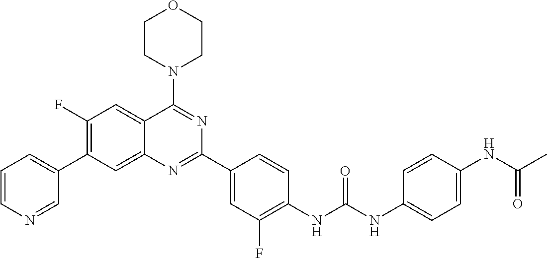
C1(F)=C(C2=CC=CN=C2)C=C2C(=C1)C(N1CCOCC1)=NC(C1=CC(F)=C(NC(NC3=CC=C(NC(C)=O)C=C3)=O)C=C1)=N2
